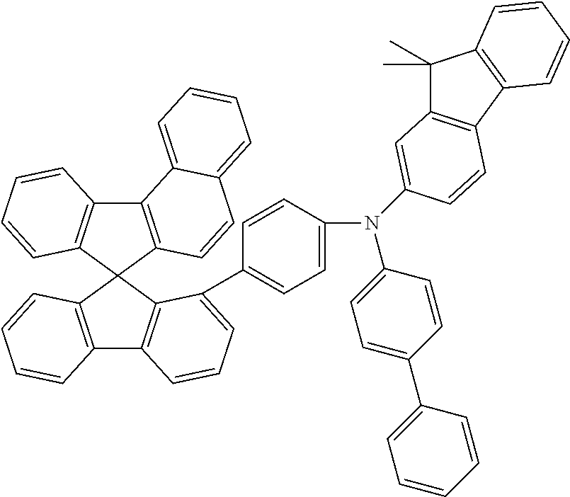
C12=C(C3(C4=C1C=CC=C4C1=CC=C(N(C4=CC=C(C5=CC=CC=C5)C=C4)C4=CC5=C(C6=C(C5(C)C)C=CC=C6)C=C4)C=C1)C1=C(C4=C3C=CC=C4)C3=CC=CC=C3C=C1)C=CC=C2
